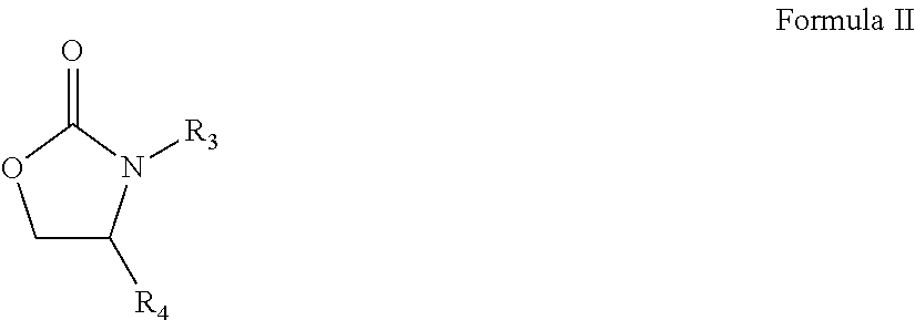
C1C([R4])N([R3])C(=O)O1
